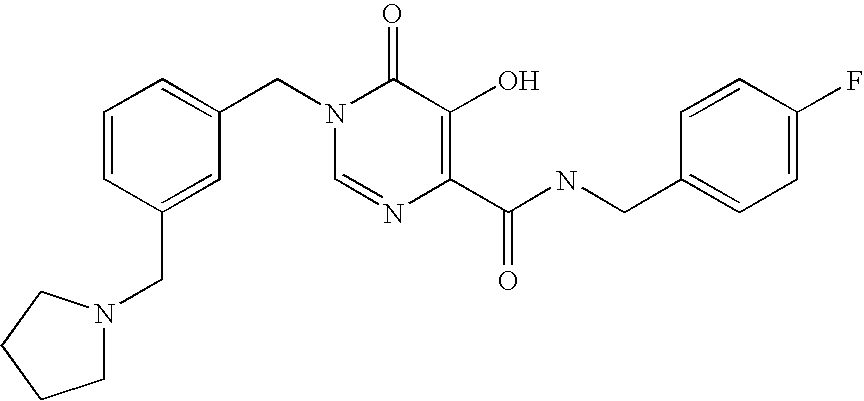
C1N(CC2=CC(CN3C=NC(C(NCC4=CC=C(F)C=C4)=O)=C(O)C3=O)=CC=C2)CCC1
